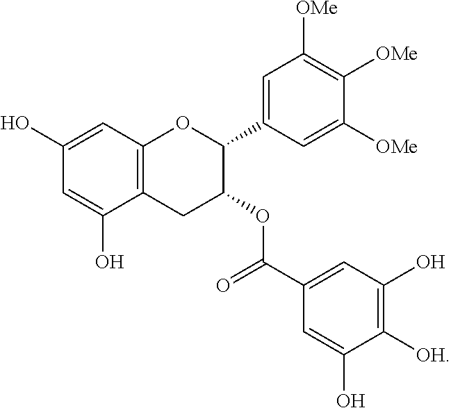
C1=C(O)C=C(O)C2=C1OC(C1=CC([OMe])=C([OMe])C([OMe])=C1)C(OC(=O)C1=CC(O)=C([OH])C(O)=C1)C2
